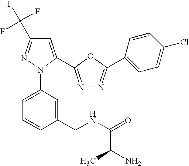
C1=C(C2=NN=C(C3=CC=C(Cl)C=C3)O2)N(C2=CC=CC(CNC(=O)C(N)C)=C2)N=C1C(F)(F)F
